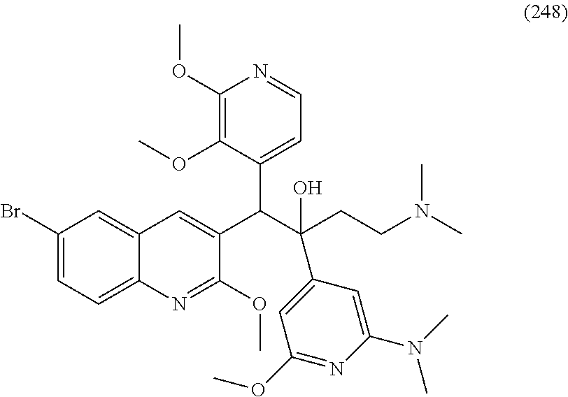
C1(Br)=CC=C2C(=C1)C=C(C(C(CCN(C)C)(O)C1=CC(OC)=NC(N(C)C)=C1)C1=CC=NC(OC)=C1OC)C(OC)=N2
